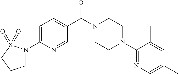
C1N(C2=CC=C(C(N3CCN(C4=NC=C(C)C=C4C)CC3)=O)C=N2)S(=O)(=O)CC1
